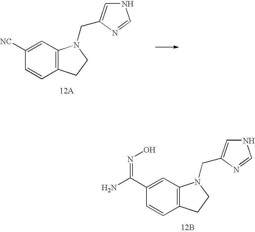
C1([NC])=CC2=C(C=C1)CCN2CC1=CNC=N1.C1(C(N)=NO)=CC2=C(C=C1)CCN2CC1=CNC=N1.[12B]
